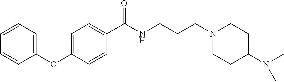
C1(OC2=CC=C(C(NCCCN3CCC(N(C)C)CC3)=O)C=C2)=CC=CC=C1
